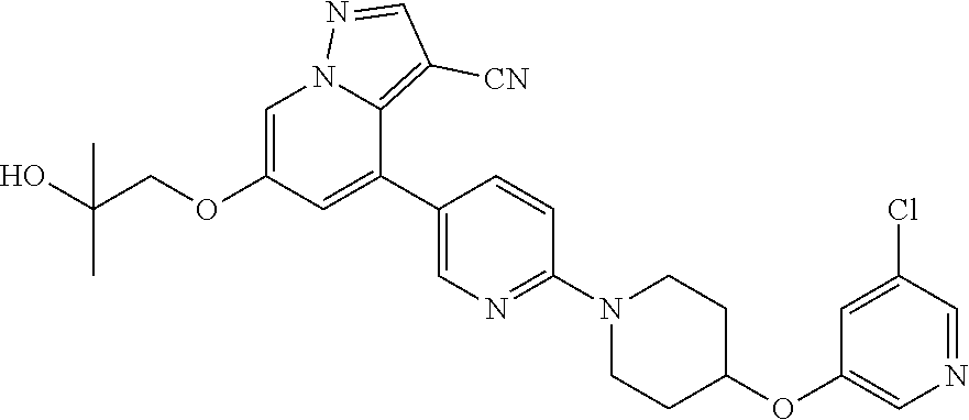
C1=C(OCC(O)(C)C)C=C(C2=CN=C(N3CCC(OC4=CN=CC(Cl)=C4)CC3)C=C2)C2=C([CN])C=NN12
